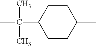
C1CC(C)CCC1C(C)(C)C
